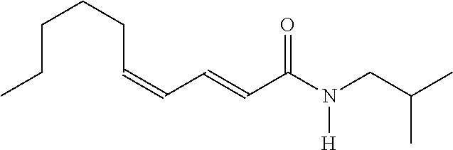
C(=CC=CC(N(CC(C)C)[H])=O)CCCCC
